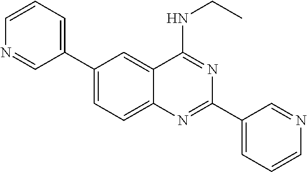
C1(C2=CC=CN=C2)=CC=C2C(=C1)C(NCC)=NC(C1=CC=CN=C1)=N2
